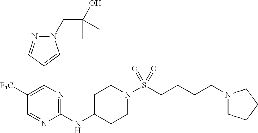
N1(CC(O)(C)C)N=CC(C2=C([F3C])C=NC(NC3CCN(S(=O)(=O)CCCCN4CCCC4)CC3)=N2)=C1
